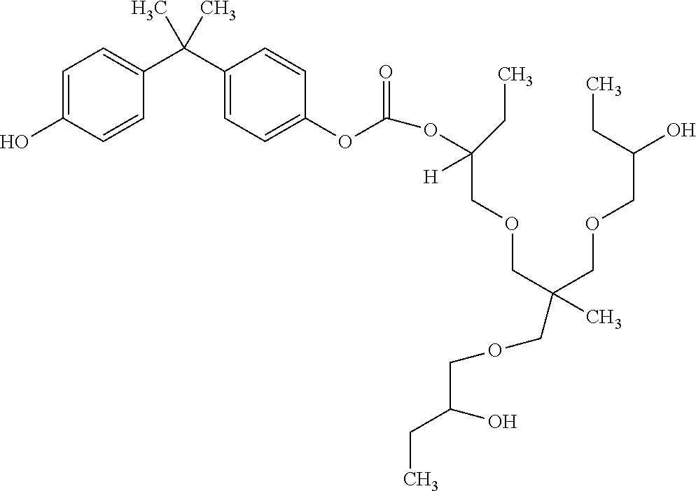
C1=C(O)C=CC(C(C2=CC=C(OC(=O)OC(COCC(C)(COCC(O)CC)COCC(O)CC)([H])CC)C=C2)(C)C)=C1
